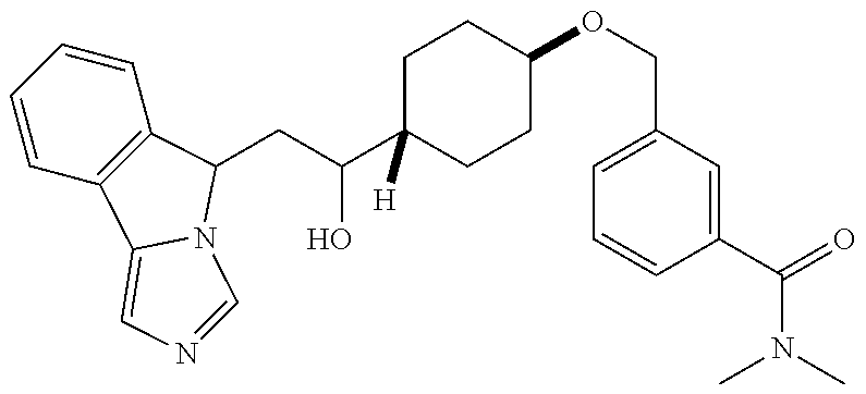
C1=CC=CC2=C1C1=CN=CN1C2CC(O)C1([H])CCC(OCC2=CC=CC(C(N(C)C)=O)=C2)CC1
